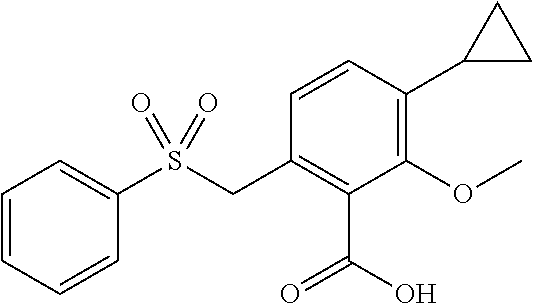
C1=CC=CC(S(CC2=C(C(=O)O)C(OC)=C(C3CC3)C=C2)(=O)=O)=C1
